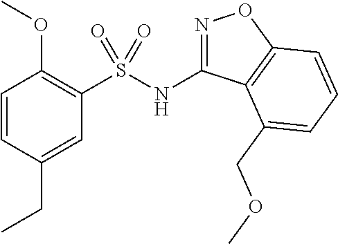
C1=CC(CC)=CC(S(NC2=NOC3=C2C(COC)=CC=C3)(=O)=O)=C1OC
